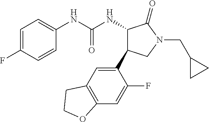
C1=C(F)C=CC(NC(NC2C(=O)N(CC3CC3)CC2C2=CC3=C(C=C2F)OCC3)=O)=C1
